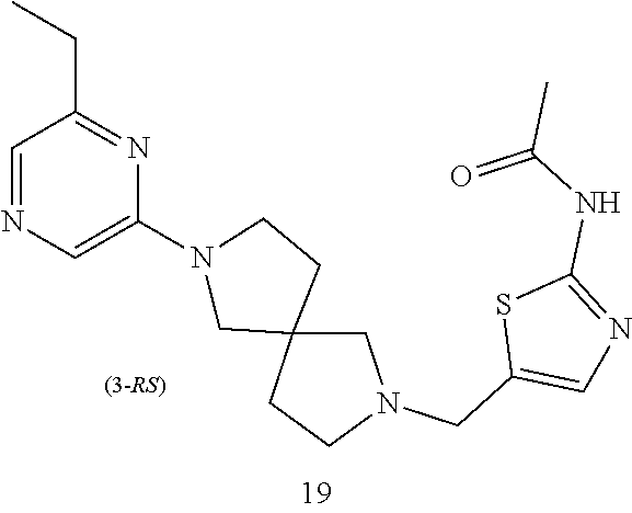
C1=NC=C(N2CC3(CN(CC4=CN=C(NC(C)=O)S4)CC3)CC2)N=C1CC
